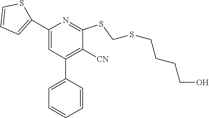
C1(C2=CC=CS2)=CC(C2=CC=CC=C2)=C([CN])C(SCSCCCCO)=N1
